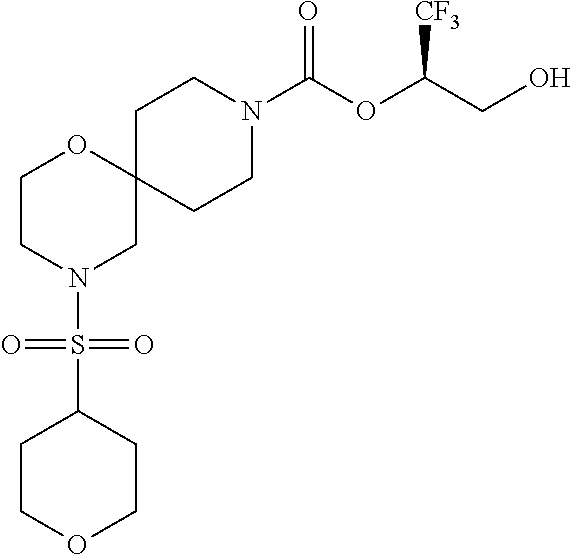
C1CN(C(OC(CO)[CF3])=O)CCC12OCCN(S(C1CCOCC1)(=O)=O)C2
